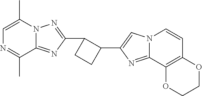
C12=NC(C3C(C4=CN5C(=N4)C4=C(C=C5)OCCO4)CC3)=NN1C(C)=CN=C2C
